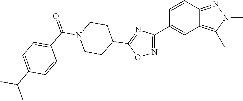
C1CC(C2=NC(C3=CC4=C(C)N(C)N=C4C=C3)=NO2)CCN1C(=O)C1=CC=C(C(C)C)C=C1
